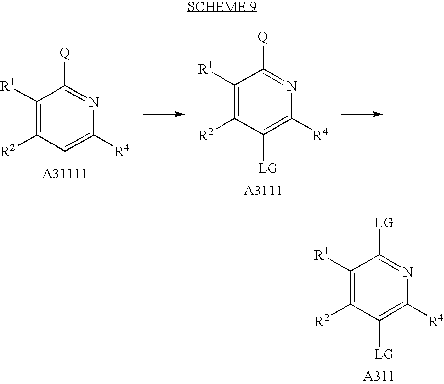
C1([R1])=C([R2])C([LG])=C([R4])N=C1[LG].C1([R1])=C([R2])C=C([R4])N=C1[Q].C1([R1])=C([R2])C([LG])=C([R4])N=C1[Q]
